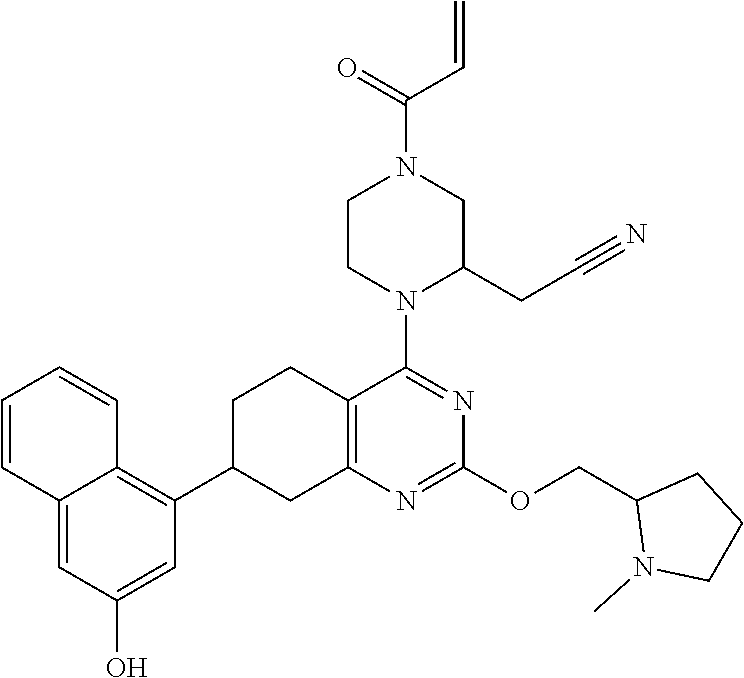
C1=C(O)C=C2C(=C1C1CC3=C(CC1)C(N1C(CC#N)CN(C(=O)C=C)CC1)=NC(OCC1N(C)CCC1)=N3)C=CC=C2
